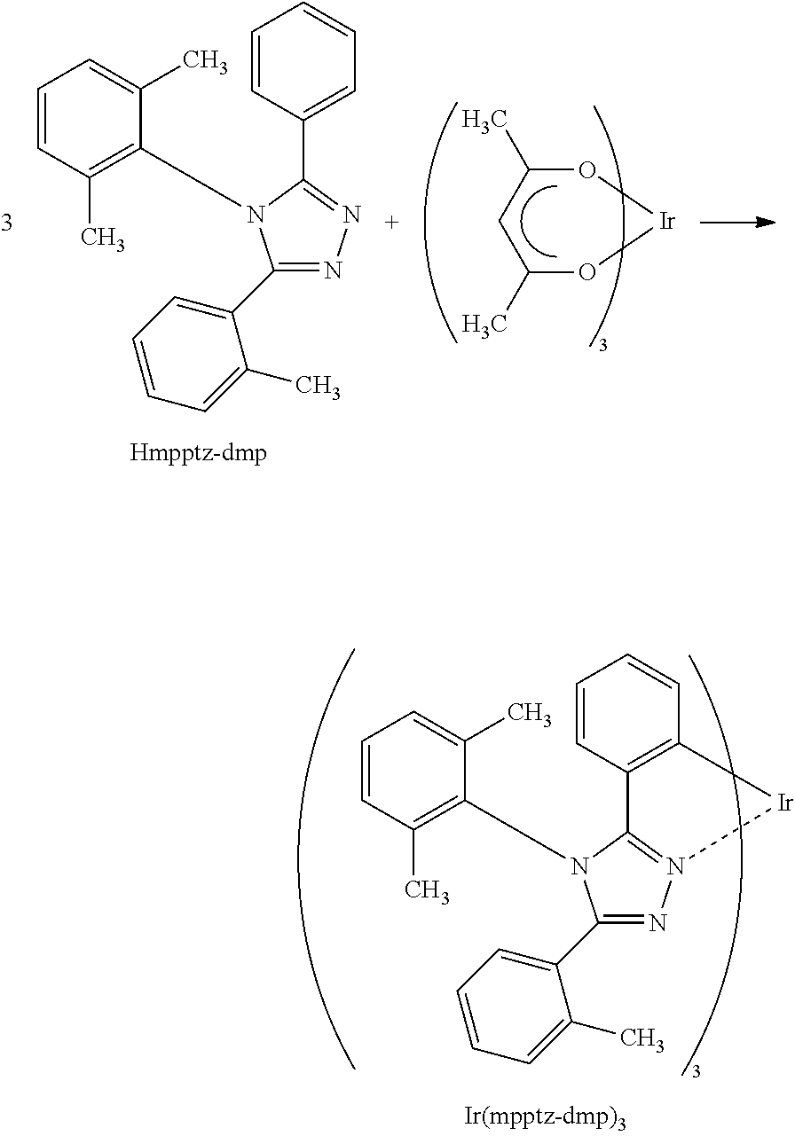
C1=CC(C)=C(N2C3=N(N=C2C2=CC=CC=C2C)[Ir]C2=C3C=CC=C2)C(C)=C1.C1=CC(C)=C(N2C(C3=CC=CC=C3)=NN=C2C2=CC=CC=C2C)C(C)=C1.C1(C)O[Ir]OC(C)C1
